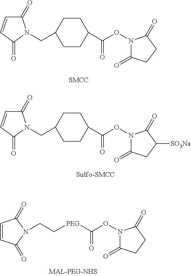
C1(CN2C(=O)C=CC2=O)CCC(C(ON2C(=O)CCC2=O)=O)CC1.[PEG](C(ON1C(=O)CCC1=O)=O)CCN1C(=O)C=CC1=O.C1(CN2C(=O)C=CC2=O)CCC(C(ON2C(=O)CC([SO3Na])C2=O)=O)CC1
